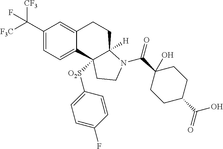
C1(C([F3C])([CF3])F)=CC=C2C(=C1)CCC1([H])C2([O2S]C2=CC=C(F)C=C2)CCN1C(C1(O)CCC(C(O)=O)CC1)=O
